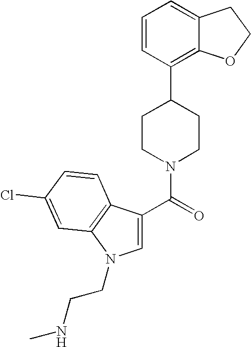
C1=C(C(=O)N2CCC(C3=C4C(=CC=C3)CCO4)CC2)C2=C(N1CCNC)C=C(Cl)C=C2
